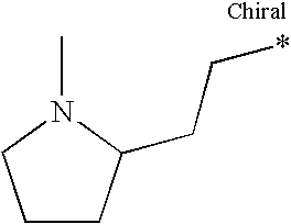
C1CC(CC*)N(C)C1
